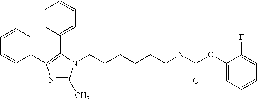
C1=CC=C(C2=C(C3=CC=CC=C3)N(CCCCCCNC(OC3=CC=CC=C3F)=O)C(C)=N2)C=C1
